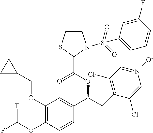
C1(OCC2CC2)=C(OC(F)F)C=CC(C(CC2=C(Cl)C=[N+]([O-])C=C2Cl)OC(=O)C2N(S(=O)(=O)C3=CC=CC(F)=C3)CCS2)=C1
